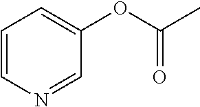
C1=CN=CC(OC(C)=O)=C1
